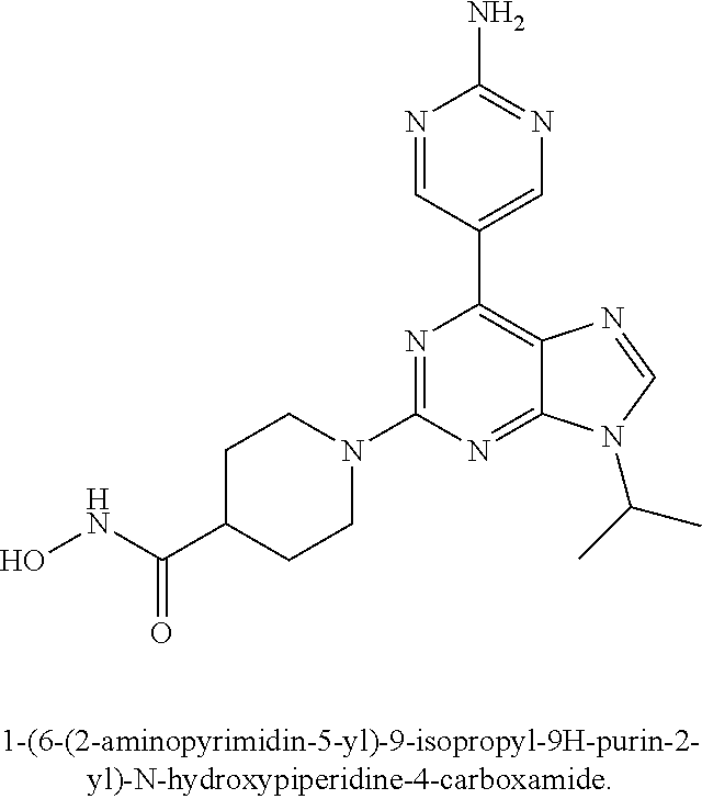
N1(C2=NC(C3=CN=C(N)N=C3)=C3C(=N2)N(C(C)C)C=N3)CCC(C(NO)=O)CC1
